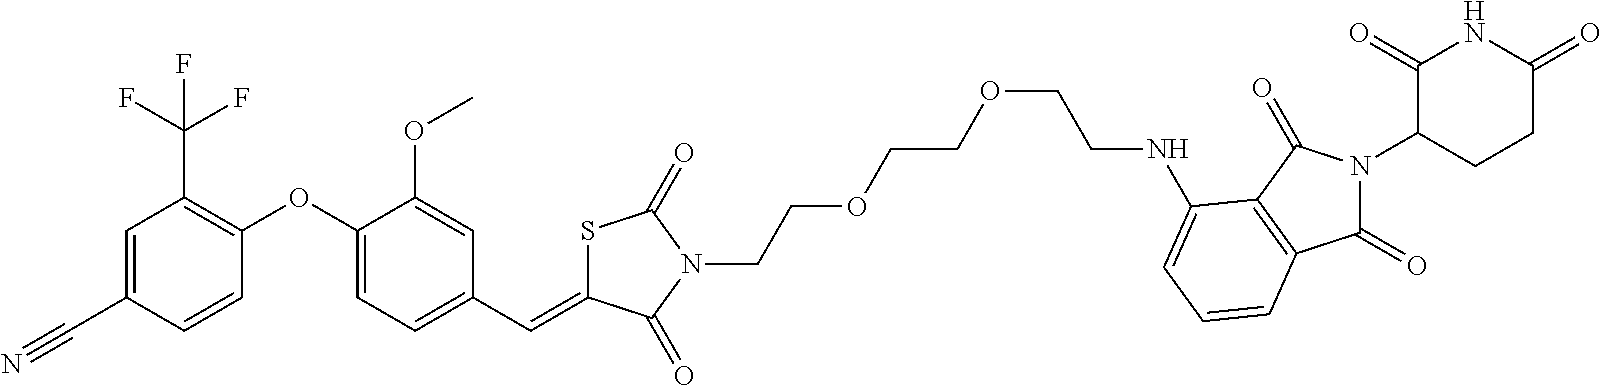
C1=C(C=C2SC(=O)N(CCOCCOCCNC3=CC=CC4=C3C(=O)N(C3C(=O)NC(=O)CC3)C4=O)C2=O)C=C(OC)C(OC2=C(C(F)(F)F)C=C(C#N)C=C2)=C1
